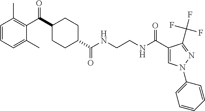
C1CC(C(NCCNC(C2=CN(C3=CC=CC=C3)N=C2C(F)(F)F)=O)=O)CCC1C(=O)C1=C(C)C=CC=C1C
